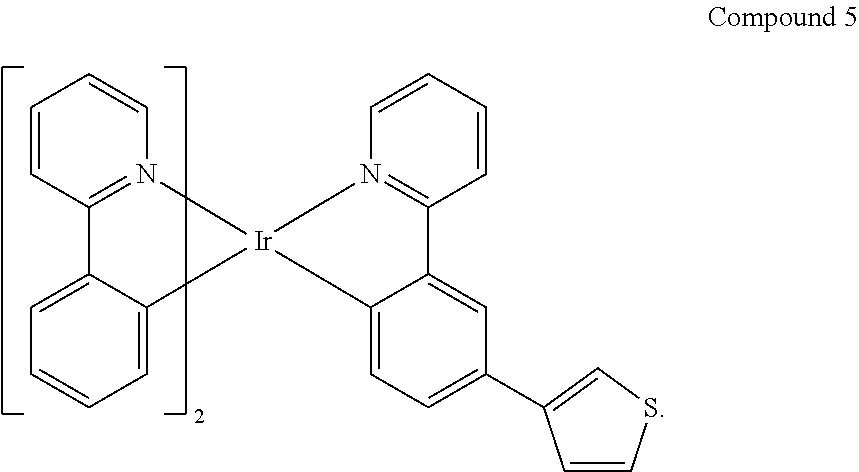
C12=N(C=CC=C1)[Ir]1(C3=CC=CC=C23)N2=C(C3=CC(C4=CSC=C4)=CC=C31)C=CC=C2
